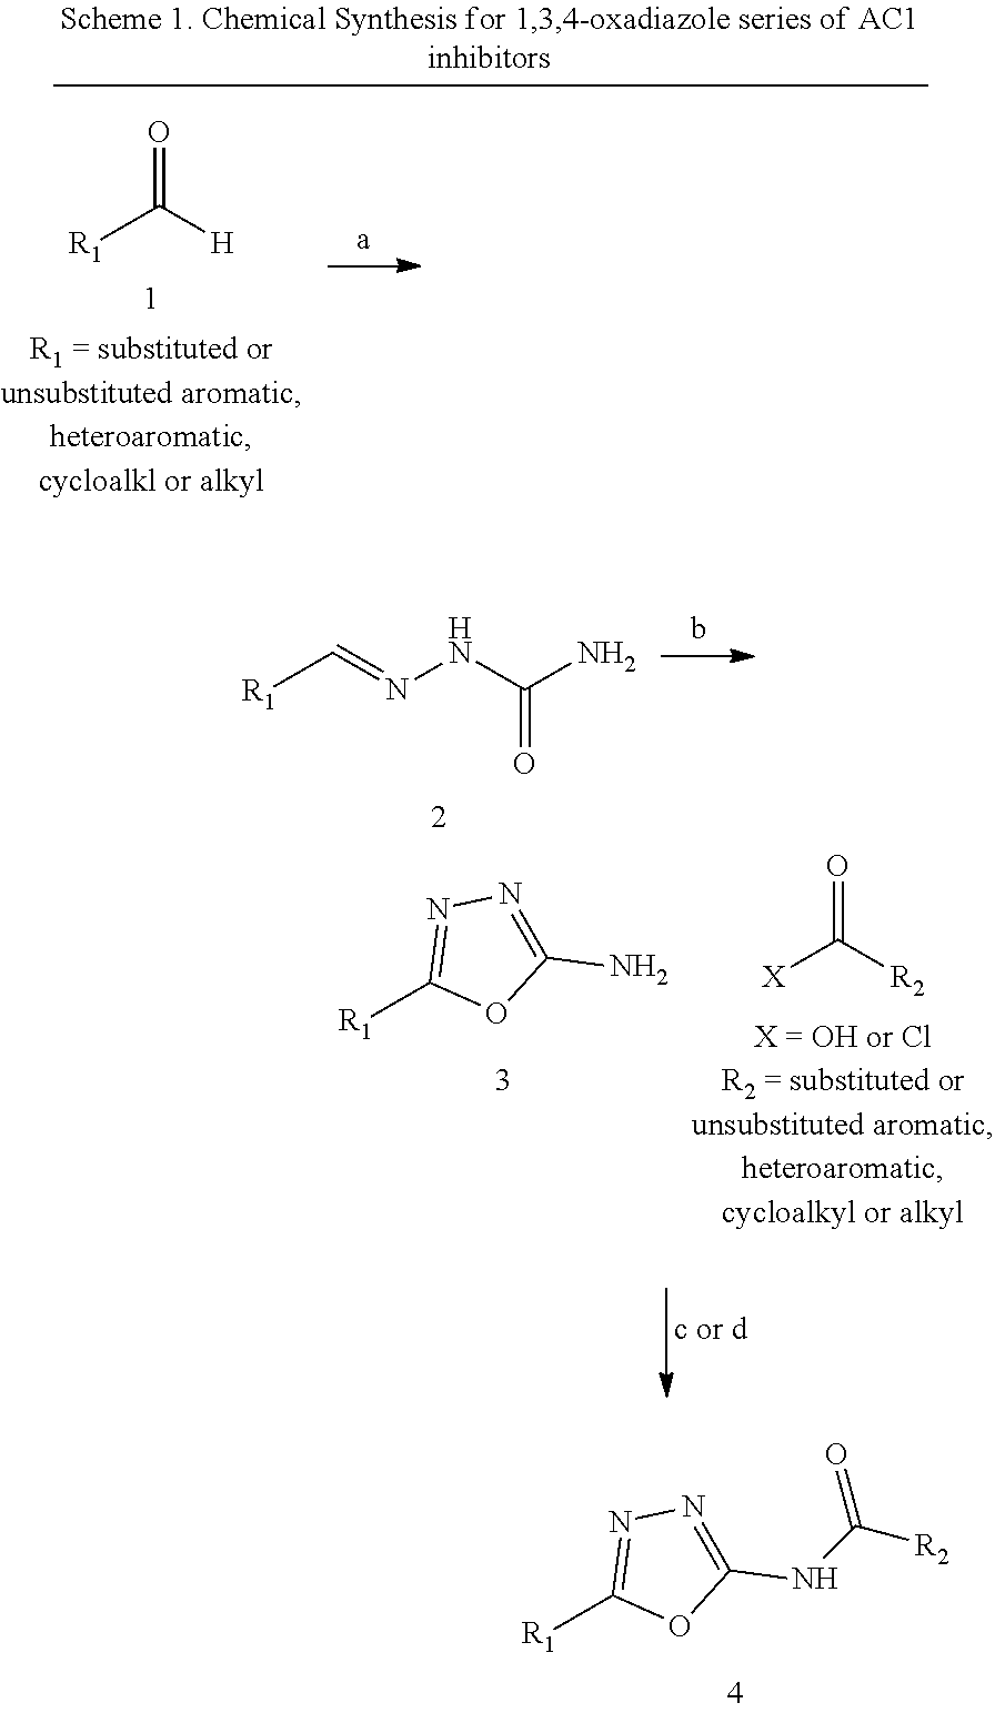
[R1]C1=NN=C(NC([R2])=O)O1.[R1]C=NNC(N)=O.[R1]C1=NN=C(N)O1.[X]C(=O)[R2].[R1]C([H])=O
